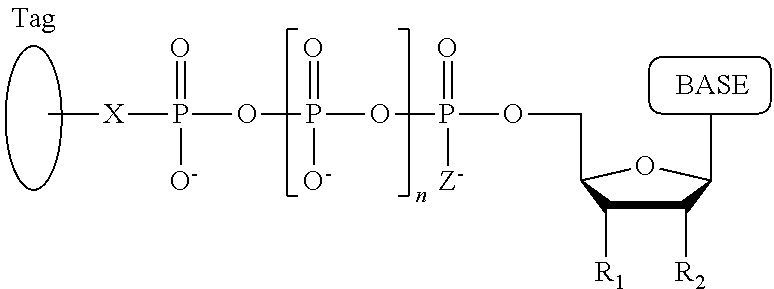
C1([R2])C([R1])C(COP(OP(OP([X]C)(=O)[O-])([O-])=O)(=O)[Z-])OC1C
